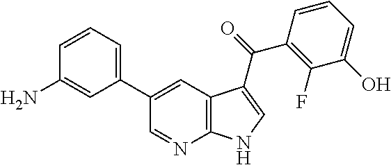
C12=C(C=C(C3=CC=CC(N)=C3)C=N1)C(C(=O)C1=C(F)C(O)=CC=C1)=CN2
